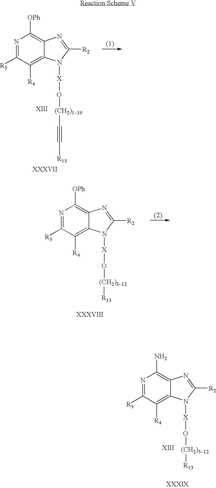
N1=C([R3])C([R4])=C2C(=C1N)N=C([R2])N2[X]O[(CH2)312][R13].N1=C([R3])C([R4])=C2C(=C1[OPh])N=C([R2])N2[X]O[(CH2)110]C#C[R13].N1=C([R3])C([R4])=C2C(=C1[OPh])N=C([R2])N2[X]O[(CH2)312][R13]
